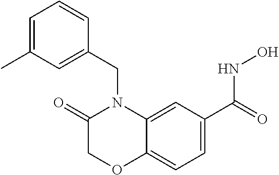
C1=C(C(=O)NO)C=C2C(=C1)OCC(=O)N2CC1=CC(C)=CC=C1
